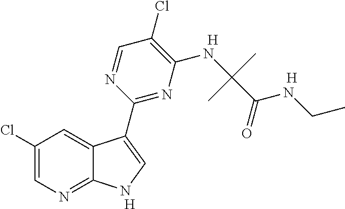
C1(Cl)=CN=C2C(=C1)C(C1=NC(NC(C(=O)NCC)(C)C)=C(Cl)C=N1)=CN2.[H].[H].[H]
